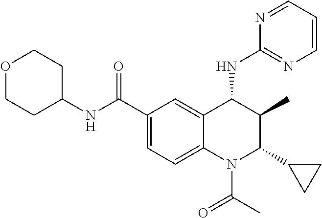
N1=CC=CN=C1NC1C(C)C(C2CC2)N(C(=O)C)C2=CC=C(C(NC3CCOCC3)=O)C=C12
